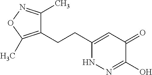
C1(CCC2=CC(=O)C(O)=NN2)=C(C)ON=C1C
